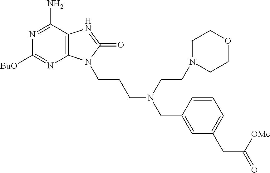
C12=C(C(N)=NC([BuO])=N1)N=C(=O)N2CCCN(CC1=CC(CC(=O)[OMe])=CC=C1)CCN1CCOCC1
